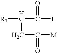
[R7]C(CC([M])=O)C([L])=O
